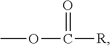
O(C([R])=O)C
